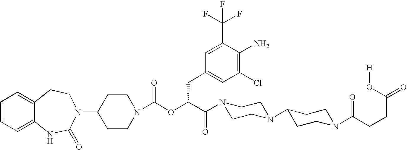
C1(N2C(=O)NC3=CC=CC=C3CC2)CCN(C(OC(C(=O)N2CCN(C3CCN(C(CCC(=O)O[H])=O)CC3)CC2)CC2=CC(Cl)=C(N)C(C(F)(F)F)=C2)=O)CC1
